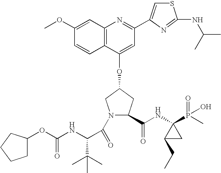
C12=C(C=C(OC)C=C1)N=C(C1=CSC(NC(C)C)=N1)C=C2OC1CC(C(NC2(P(=O)(O)C)C(CC)C2)=O)N(C(=O)C(NC(=O)OC2CCCC2)C(C)(C)C)C1
